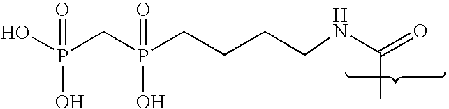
C(=O)(C)NCCCCP(CP(O)(O)=O)(O)=O
